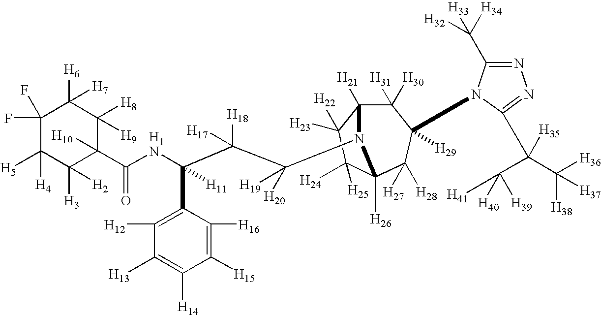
C1(F)(F)C([H4])([H5])C([H3])([H2])C([H10])(C(NC(C([H18])([H17])C([H20])([H19])N2C3([H21])C([H30])([H31])C([H29])(N4C(C([H32])([H33])[H34])=NN=C4C(C([H39])([H40])[H41])(C([H36])([H38])[H37])[H35])C([H27])([H28])C2([H26])C([H24])([H25])C3([H23])[H22])(C2=C([H12])C([H13])=C([H14])C([H15])=C2[H16])[H11])=O)C([H8])([H9])C1([H6])[H7]
